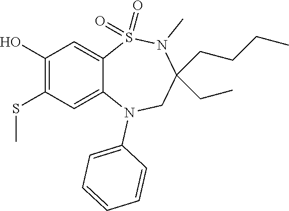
CN1C(CCCC)(CC)CN(C2=CC=CC=C2)C2=CC(SC)=C(O)C=C2S1(=O)=O
